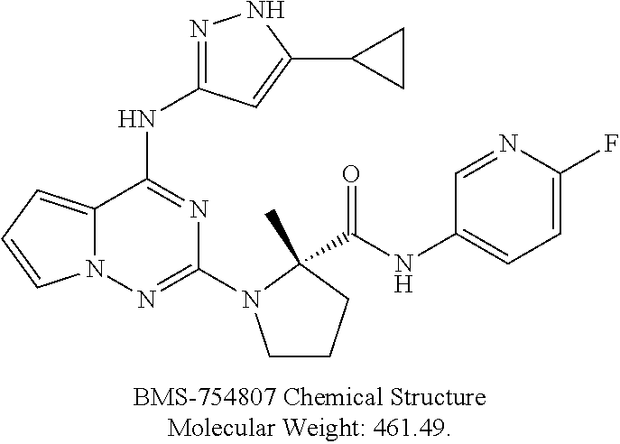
N1=C(NC2=NC(N3CCCC3(C)C(NC3=CC=C(F)N=C3)=O)=NN3C2=CC=C3)C=C(C2CC2)N1
